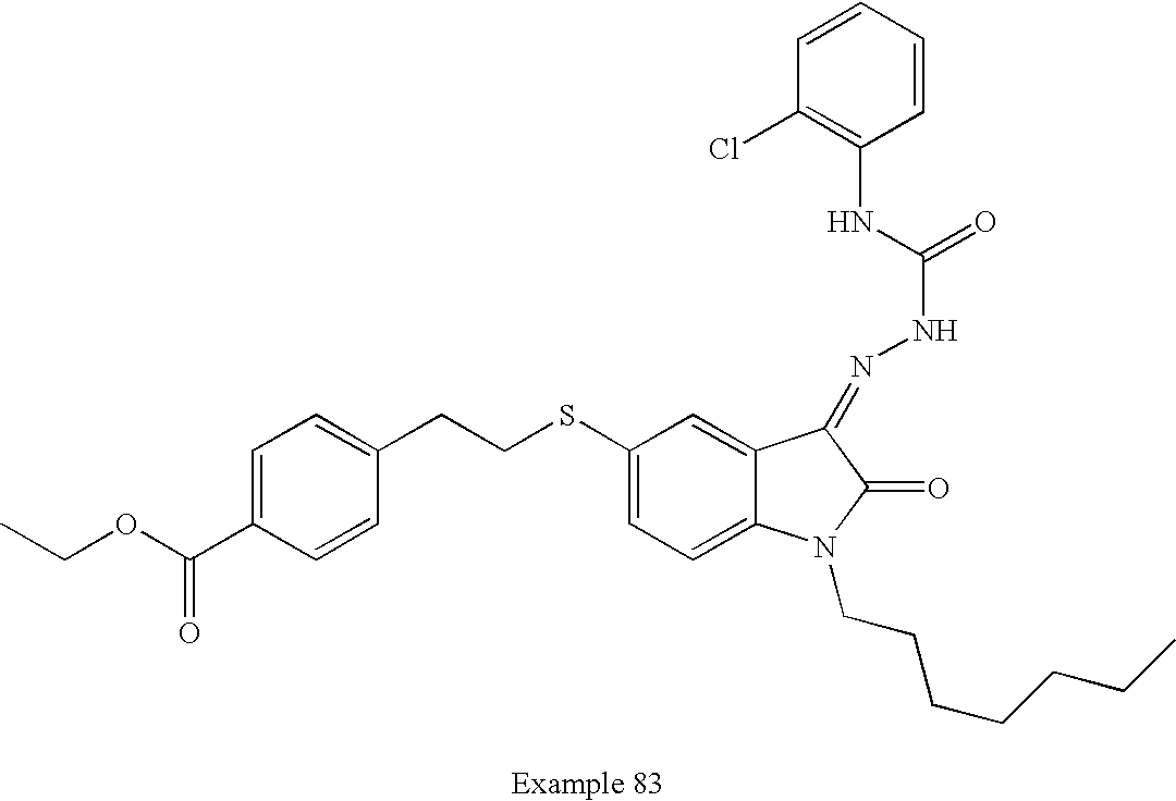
C1=C(C(OCC)=O)C=CC(CCSC2=CC=C3C(=C2)C(=NNC(=O)NC2=C(Cl)C=CC=C2)C(=O)N3CCCCCCC)=C1
